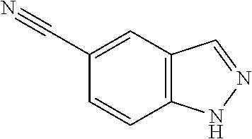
C1=CC2=C(C=C1C#N)C=NN2
